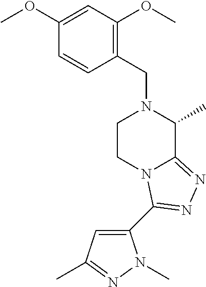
C1(CN2CCN3C(=NN=C3C3=CC(C)=NN3C)C2C)=C(OC)C=C(OC)C=C1
